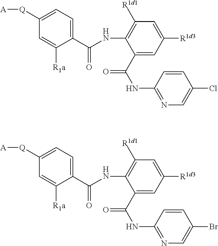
C1(C(NC2=NC=C(Cl)C=C2)=O)=CC([R1d3])=CC([R1d1])=C1NC(=O)C1=CC=C([Q][A])C=C1[R1a].C1(C(NC2=NC=C(Br)C=C2)=O)=CC([R1d3])=CC([R1d1])=C1NC(=O)C1=CC=C([Q][A])C=C1[R1a]
